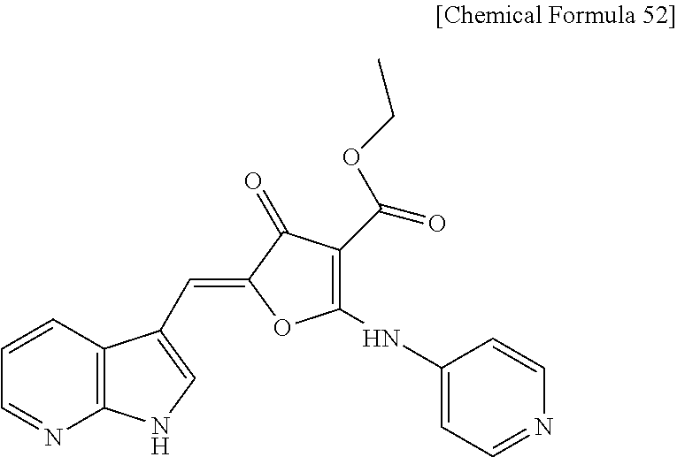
C12=C(C=CC=N1)C(C=C1OC(NC3=CC=NC=C3)=C(C(OCC)=O)C1=O)=CN2
